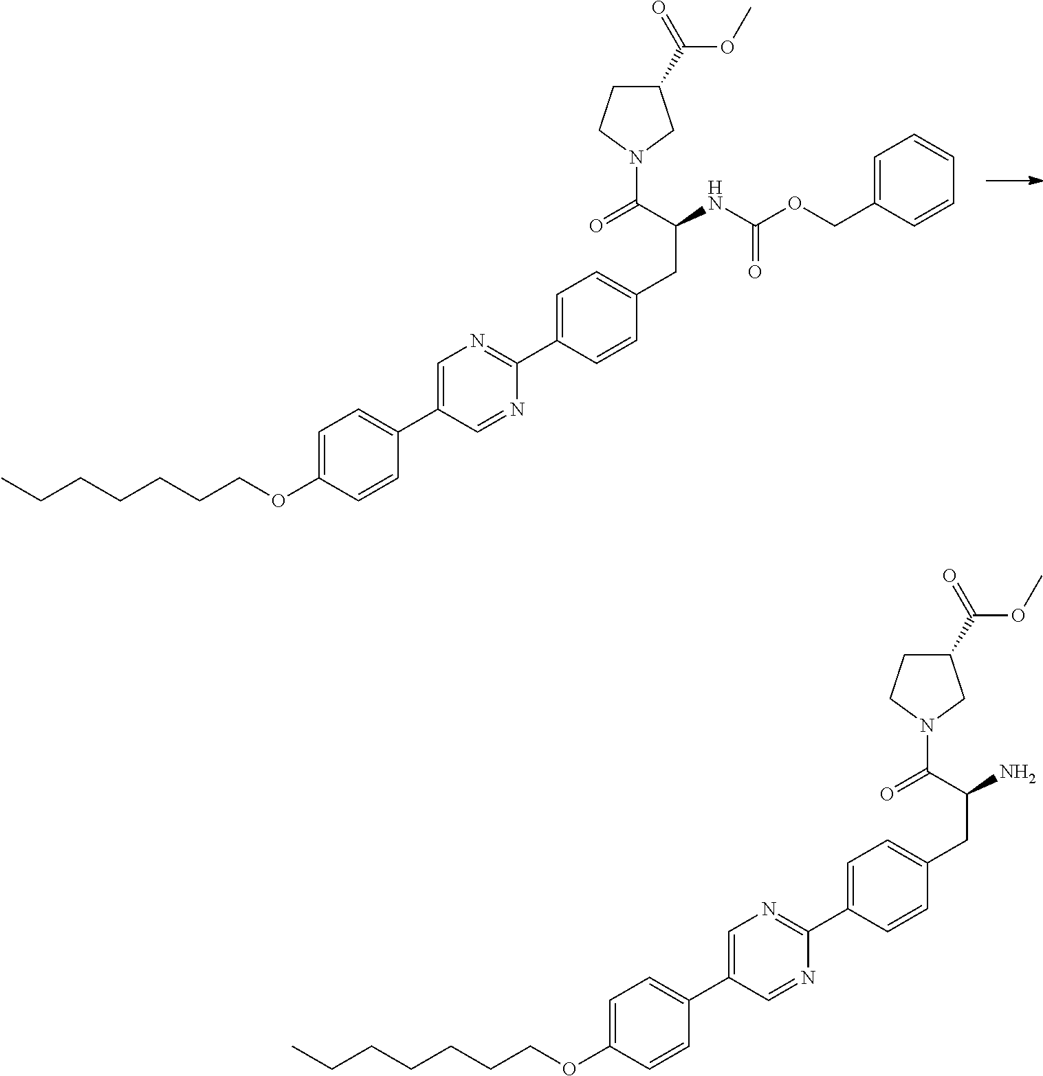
C1=C(OCCCCCCC)C=CC(C2=CN=C(C3=CC=C(CC(NC(OCC4=CC=CC=C4)=O)C(=O)N4CC(C(OC)=O)CC4)C=C3)N=C2)=C1.C1=C(OCCCCCCC)C=CC(C2=CN=C(C3=CC=C(CC(N)C(=O)N4CC(C(OC)=O)CC4)C=C3)N=C2)=C1
